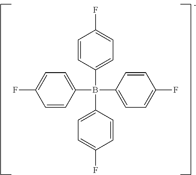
C1(B(C2=CC=C(F)C=C2)(C2=CC=C(F)C=C2)C2=CC=C(F)C=C2)=CC=C(F)C=C1
